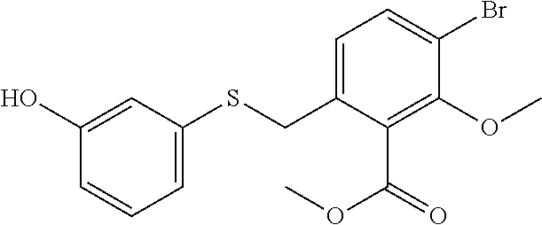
C1=C(SCC2=CC=C(Br)C(OC)=C2C(=O)OC)C=C(O)C=C1
